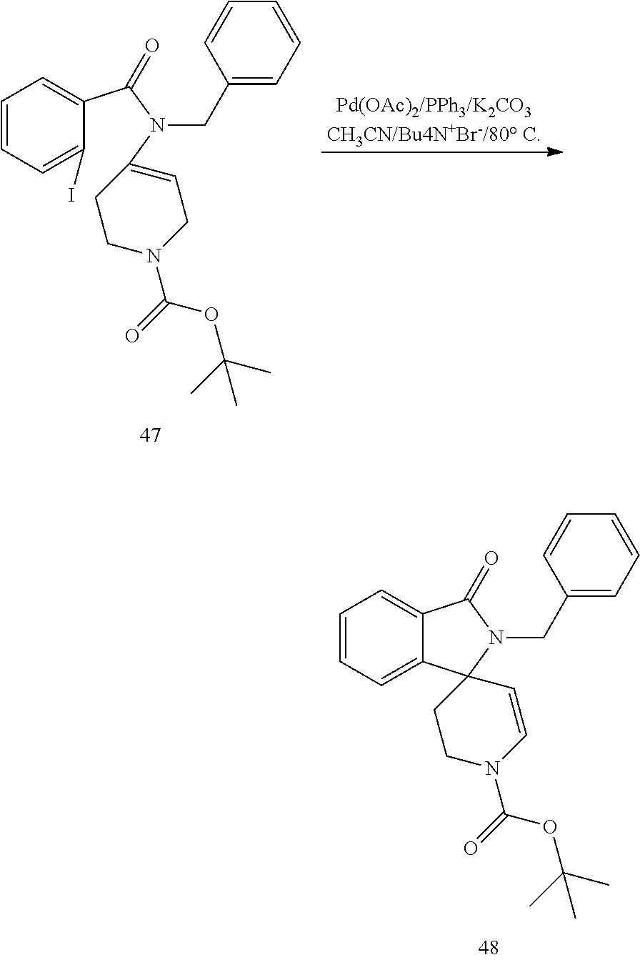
C1=CC=C(I)C(C(N(CC2=CC=CC=C2)C2=CCN(C(=O)OC(C)(C)C)CC2)=O)=C1.C1=CC=C2C(=C1)C(=O)N(CC1=CC=CC=C1)C21C=CN(C(=O)OC(C)(C)C)CC1
